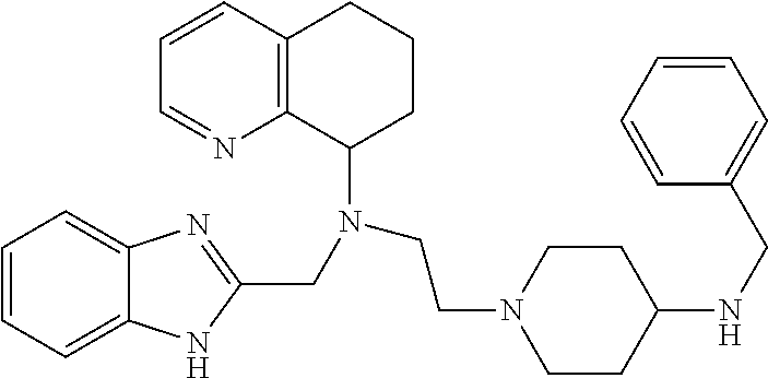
C1=CC2=C(N=C1)C(N(CCN1CCC(NCC3=CC=CC=C3)CC1)CC1=NC3=CC=CC=C3N1)CCC2
